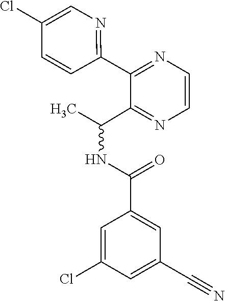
C(NC(C)C1=NC=CN=C1C1=NC=C(Cl)C=C1)(C1=CC(C#N)=CC(Cl)=C1)=O
